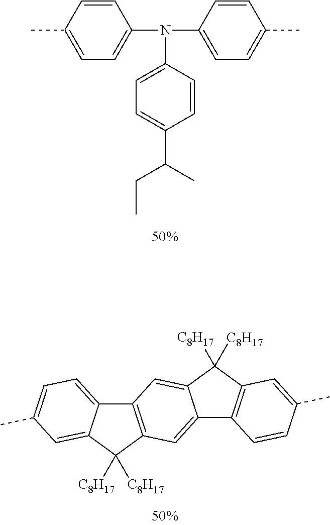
C1=CC(C)=CC=C1N(C1=CC=C(C)C=C1)C1=CC=C(C(C)CC)C=C1.C12=CC3=C(C=C1C([C8H17])([C8H17])C1=C2C=CC(C)=C1)C1=CC=C(C)C=C1C3([C8H17])[C8H17]
